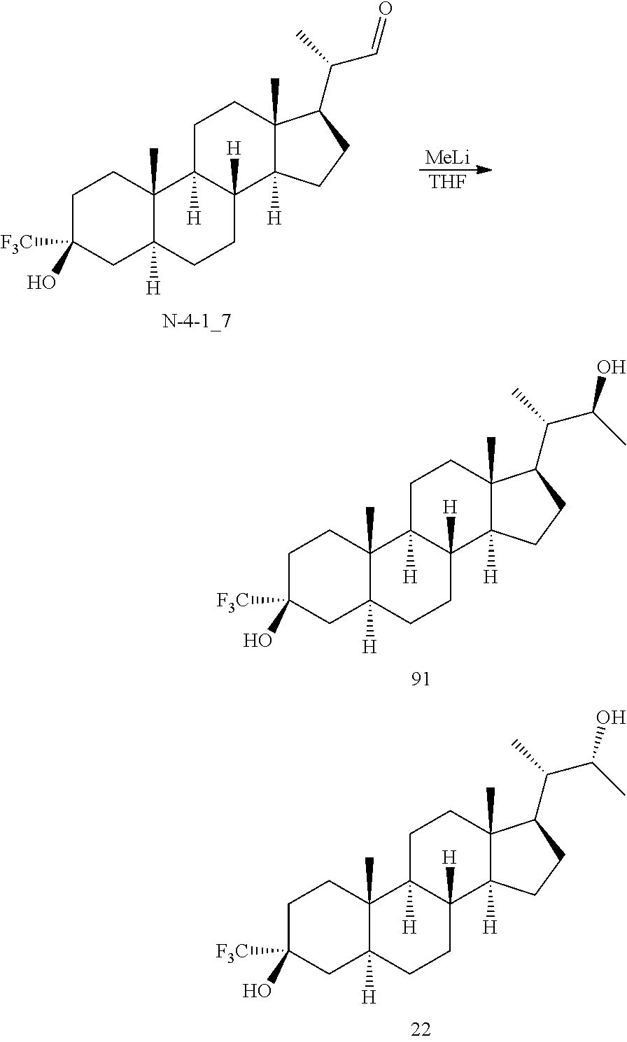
C1CC2([H])C(C)(C3([H])C1([H])C1([H])C(C)(CC3)C(C(C)C(C)O)CC1)CCC([F3C])(O)C2.C1CC2([H])C(C)(C3([H])C1([H])C1([H])C(C)(CC3)C(C(C)C(C)O)CC1)CCC([F3C])(O)C2.C1CC2([H])C(C)(C3([H])C1([H])C1([H])C(C)(CC3)C(C(C)C=O)CC1)CCC([F3C])(O)C2.[THF].[MeLi]
